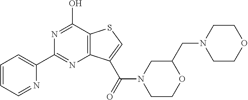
C1=CC=NC(C2=NC3=C(C(O)=N2)SC=C3C(N2CCOC(CN3CCOCC3)C2)=O)=C1
